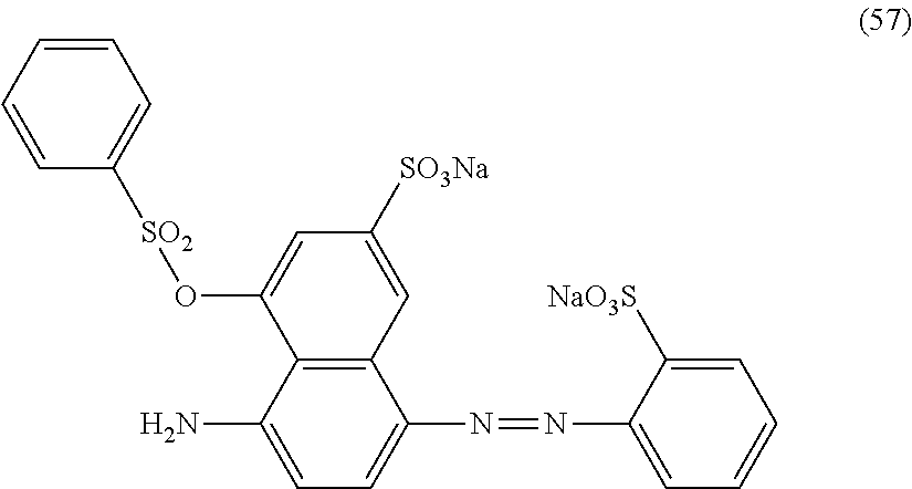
C1(N)=CC=C(N=NC2=CC=CC=C2[NaO3S])C2=C1C(O[SO2]C1=CC=CC=C1)=CC([SO3Na])=C2
